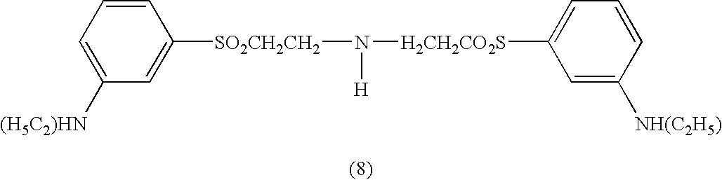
N([H])([H2CH2CO2S]C1=CC=CC([NH(C2H5)])=C1)[SO2CH2CH2]C1=CC([(H5C2)HN])=CC=C1
